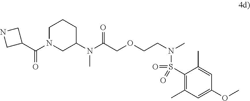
N1CC(C(N2CC(N(C(COCCN(C)S(=O)(=O)C3=C(C)C=C(OC)C=C3C)=O)C)CCC2)=O)C1
